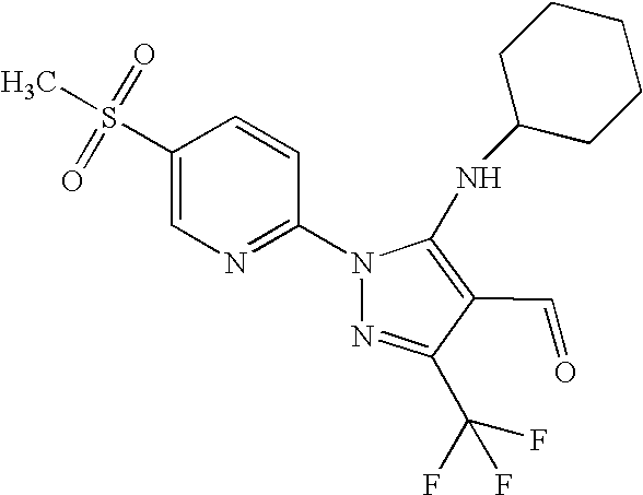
C1(S(=O)(=O)C)=CN=C(N2N=C(C(F)(F)F)C(C=O)=C2NC2CCCCC2)C=C1
